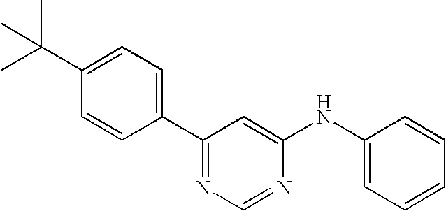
CC(C1=CC=C(C2=NC=NC(NC3=CC=CC=C3)=C2)C=C1)(C)C
